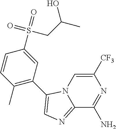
C12=NC=C(C3=C(C)C=CC(S(=O)(=O)CC(C)O)=C3)N1C=C([CF3])N=C2N
